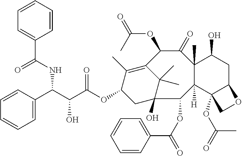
OC12C(C)(C)C(=C(C)C(OC(C(C(NC(C3=CC=CC=C3)=O)C3=CC=CC=C3)O)=O)C1)C(OC(=O)C)C(=O)C1(C)C([H])(C3(OC(=O)C)C(CC1O)OC3)C2OC(=O)C1=CC=CC=C1
